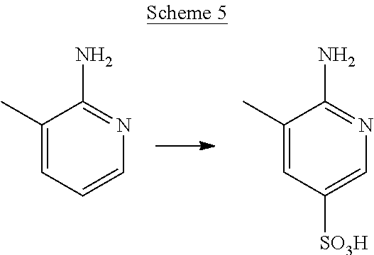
C1(C)=CC=CN=C1N.C1(C)=CC([SO3H])=CN=C1N
